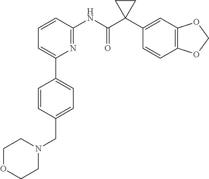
C1=CC(NC(C2(C3=CC4=C(C=C3)OCO4)CC2)=O)=NC(C2=CC=C(CN3CCOCC3)C=C2)=C1
